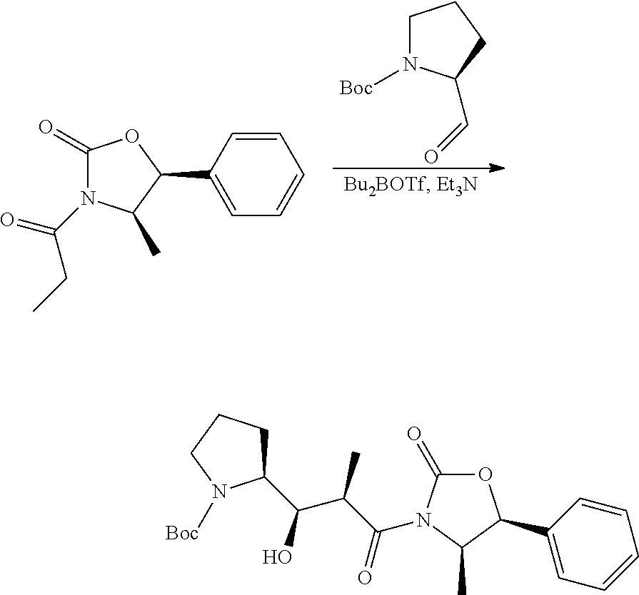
C1N([Boc])C(C=O)CC1.C1(=O)N(C(CC)=O)C(C)C(C2=CC=CC=C2)O1.C1(C(C(C(=O)N2C(=O)OC(C3=CC=CC=C3)C2C)C)O)CCCN1[Boc]
